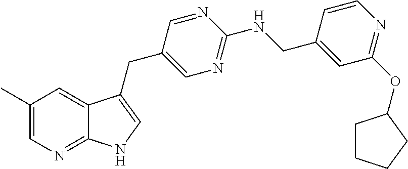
C1(C)=CN=C2C(=C1)C(CC1=CN=C(NCC3=CC(OC4CCCC4)=NC=C3)N=C1)=CN2
